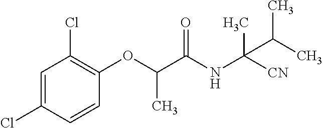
C1=C(Cl)C=CC(OC(C(NC([CN])(C)C(C)C)=O)C)=C1Cl
